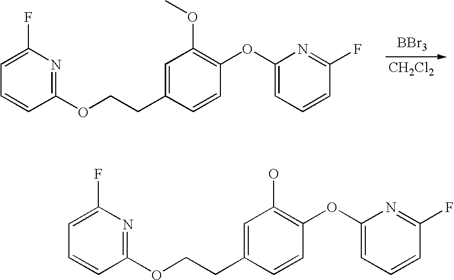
C1(OCCC2=CC(OC)=C(OC3=CC=CC(F)=N3)C=C2)=NC(F)=CC=C1.[BBr3].[CH2Cl2].C1(OCCC2=CC(O)=C(OC3=CC=CC(F)=N3)C=C2)=NC(F)=CC=C1
